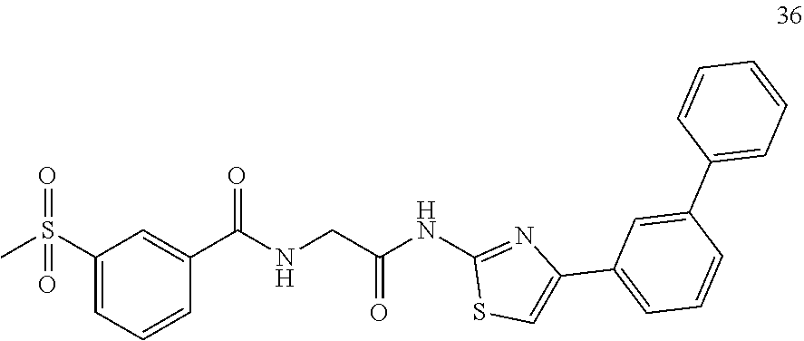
N(CC(NC1=NC(C2=CC=CC(C3=CC=CC=C3)=C2)=CS1)=O)C(C1=CC(S(C)(=O)=O)=CC=C1)=O
